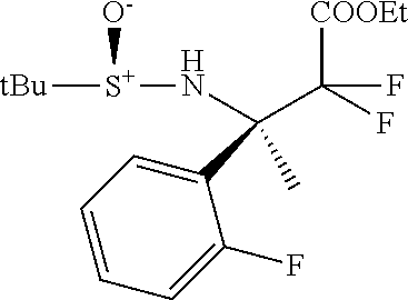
C1=CC=C(F)C(C(C)(N[S+]([tBu])[O-])C(F)([COOEt])F)=C1
